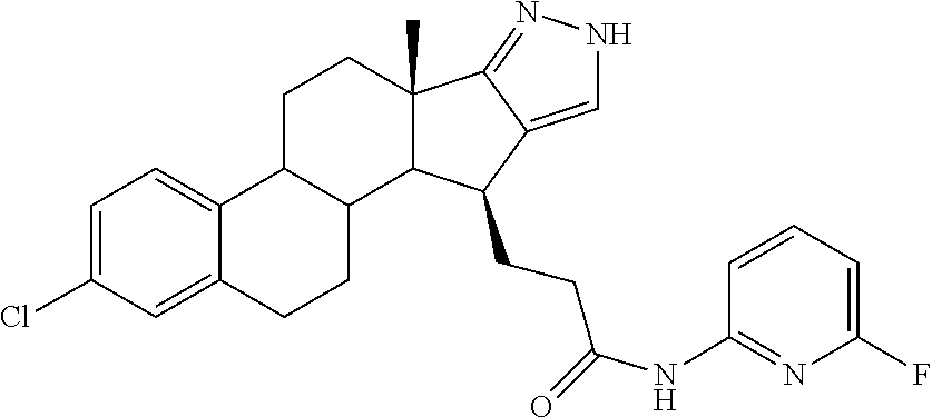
C12(C)C3=NNC=C3C(CCC(=O)NC3=NC(F)=CC=C3)C1C1C(C3=CC=C(Cl)C=C3CC1)CC2
